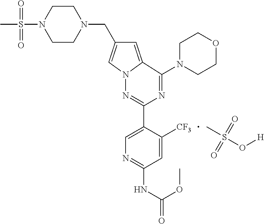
N1(CC2=CN3C(=C2)C(N2CCOCC2)=NC(C2=CN=C(NC(=O)OC)C=C2[CF3])=N3)CCN(S(=O)(=O)C)CC1.CS(=O)(=O)O[H]
